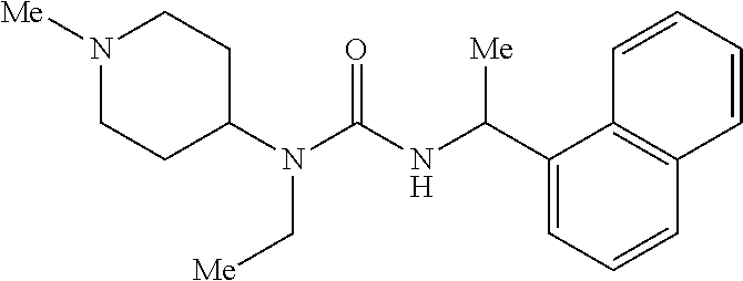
N1([Me])CCC(N(C(NC(C2=CC=CC3=C2C=CC=C3)[Me])=O)C[Me])CC1
